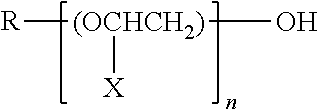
[R][(OCHCH2)](O)[X]
